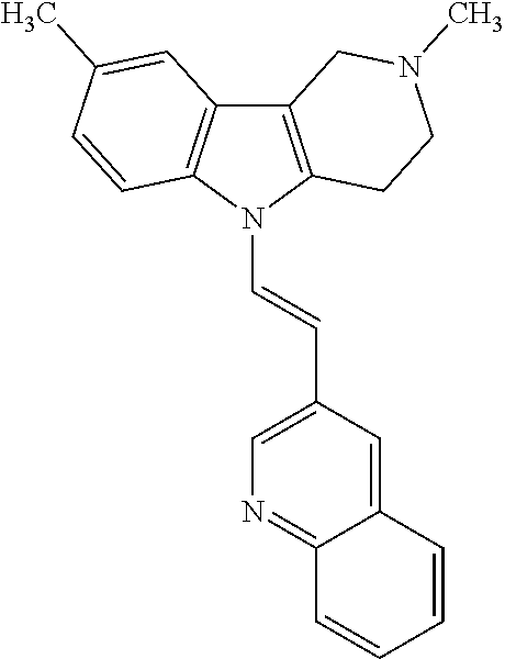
C12=C(N(C=CC3=CN=C4C(=C3)C=CC=C4)C3=C1C=C(C)C=C3)CCN(C)C2
